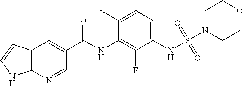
C12=C(N=CC(C(NC3=C(F)C(NS(=O)(=O)N4CCOCC4)=CC=C3F)=O)=C1)NC=C2
